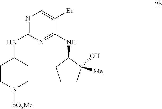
N1=C(NC2CCN([SO2Me])CC2)N=C(NC2CCCC2([Me])O)C(Br)=C1
